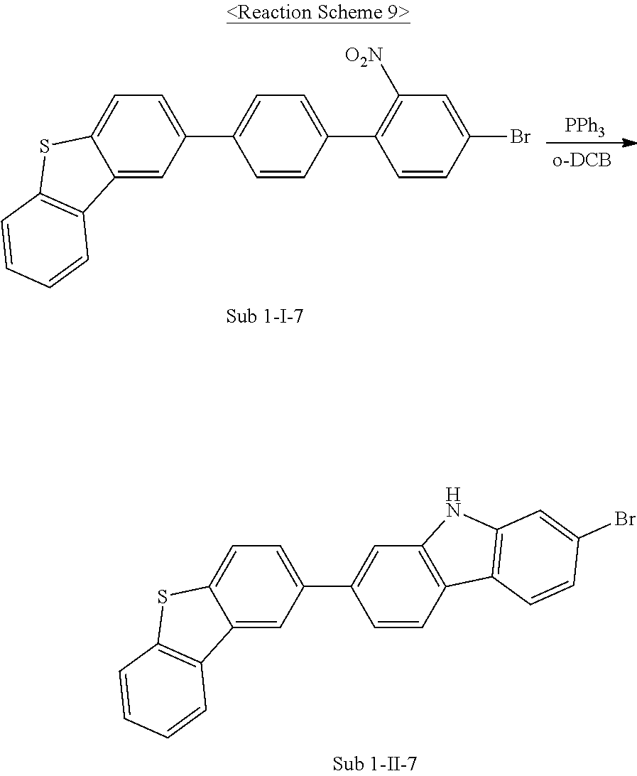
C1=C2C(=CC(C3=CC=C(C4=C([O2N])C=C(Br)C=C4)C=C3)=C1)C1=C(S2)C=CC=C1.[PPh3].C1=C2C(=CC(C3=CC4=C(C=C3)C3=C(N4)C=C(Br)C=C3)=C1)C1=C(S2)C=CC=C1
